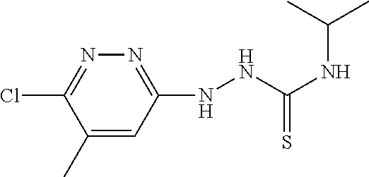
C1(NNC(NC(C)C)=S)=NN=C(Cl)C(C)=C1
